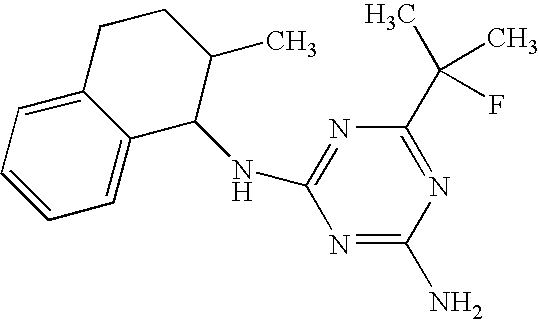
C1=CC=C2C(=C1)C(NC1=NC(C(C)(C)F)=NC(N)=N1)C(C)CC2
